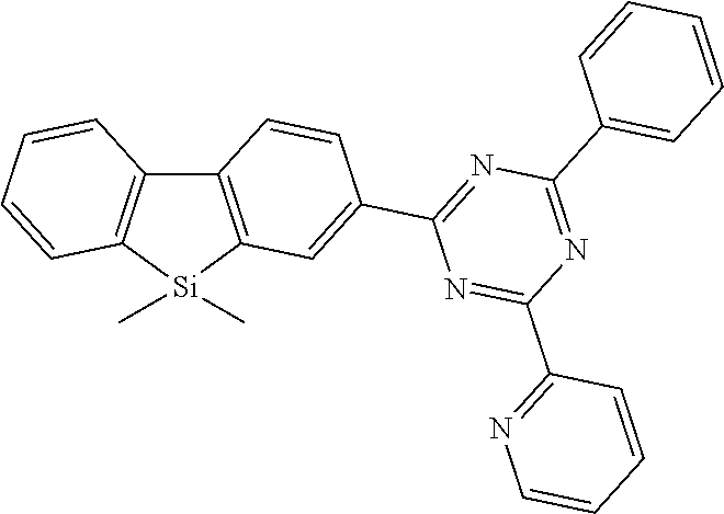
C12=C([Si](C)(C)C3=C1C=CC=C3)C=C(C1=NC(C3=CC=CC=C3)=NC(C3=NC=CC=C3)=N1)C=C2
